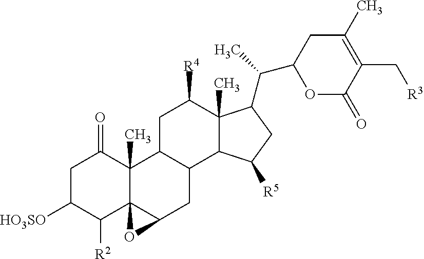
C1C([HO3SO])C([R2])C23C(C)(C1=O)C1C(CC2O3)C2C(C)(C([R4])C1)C(C(C)C1OC(=O)C(C[R3])=C(C)C1)CC2[R5]
